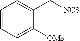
C1(C[NCS])=CC=CC=C1[OMe]
